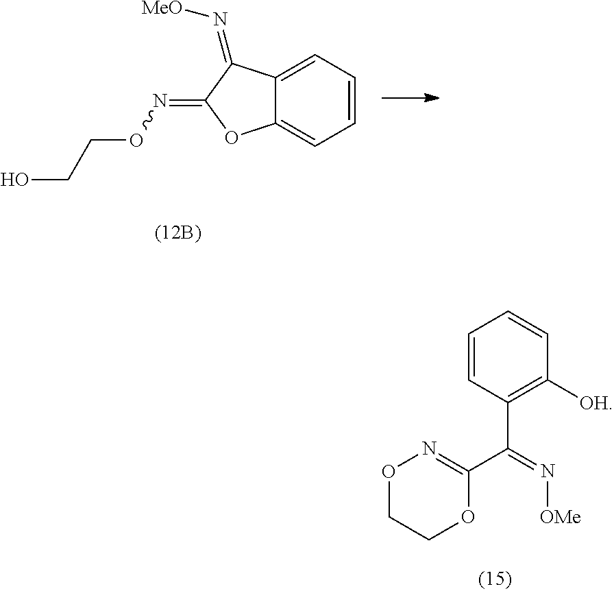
C1=CC(C(C2=NOCCO2)=N[OMe])=C([OH])C=C1.C12=CC=CC=C1C(=N[MeO])C(=NOCCO)O2
